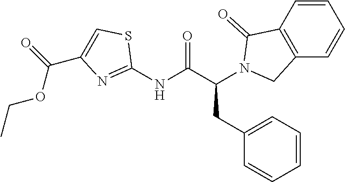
C1(NC(C(CC2=CC=CC=C2)N2C(=O)C3=C(C=CC=C3)C2)=O)=NC(C(=O)OCC)=CS1
